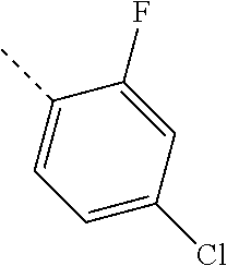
C1=C(Cl)C=C(F)C(C)=C1
